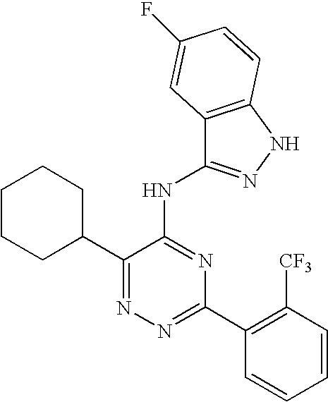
N1=C(C2=C([CF3])C=CC=C2)N=C(NC2=NNC3=C2C=C(F)C=C3)C(C2CCCCC2)=N1
